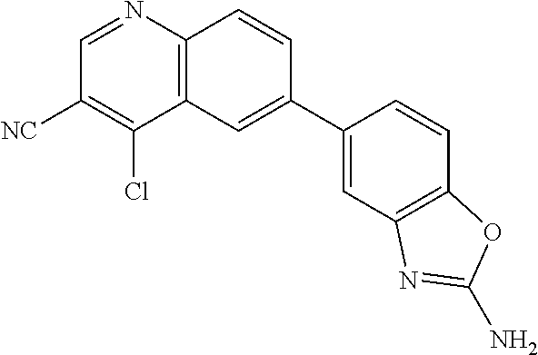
C1=C(C2=CC3=C(N=CC([NC])=C3Cl)C=C2)C=CC2=C1N=C(N)O2
